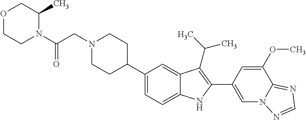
N1(CC(N2C(C)COCC2)=O)CCC(C2=CC=C3C(=C2)C(C(C)C)=C(C2=CN4C(=NC=N4)C(OC)=C2)N3)CC1
